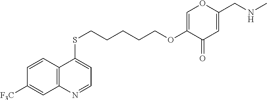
C12=C(C=CC([F3C])=C1)C(SCCCCCOC1=COC(CNC)=CC1=O)=CC=N2
